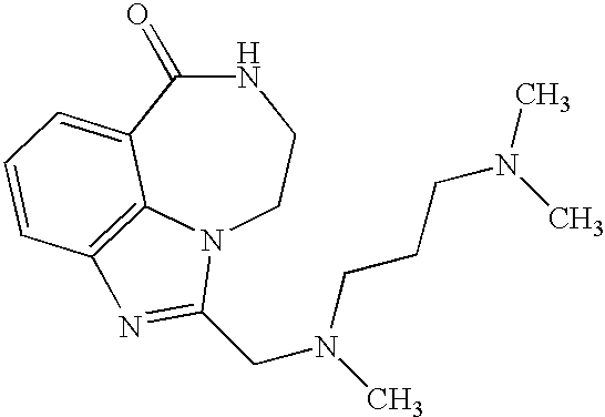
N1C(=O)C2=CC=CC3=C2N(CC1)C(CN(C)CCCN(C)C)=N3
